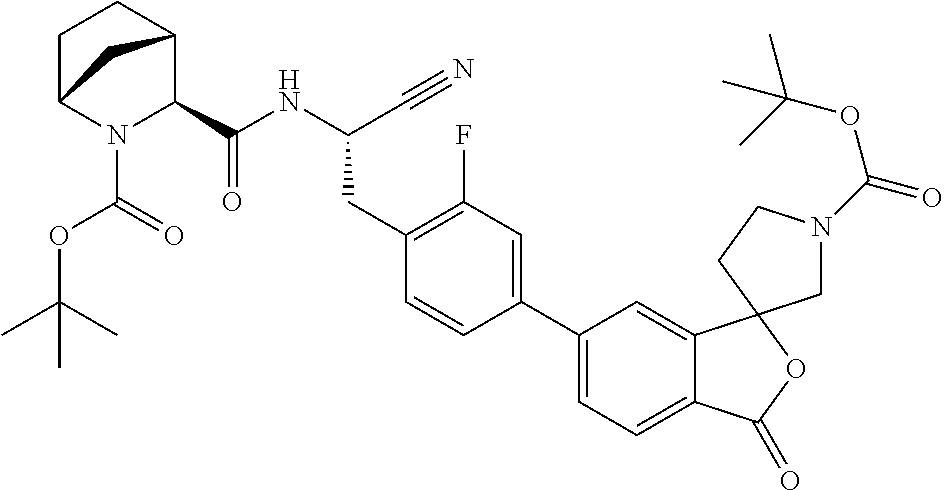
N(C(CC1=C(F)C=C(C2=CC=C3C(=C2)C2(OC3=O)CN(C(OC(C)(C)C)=O)CC2)C=C1)C#N)C(=O)C1N(C(=O)OC(C)(C)C)C2CCC1C2
